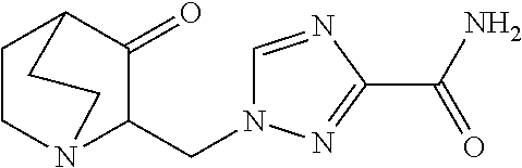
C1CN2C(CN3C=NC(C(N)=O)=N3)C(=O)C1CC2
